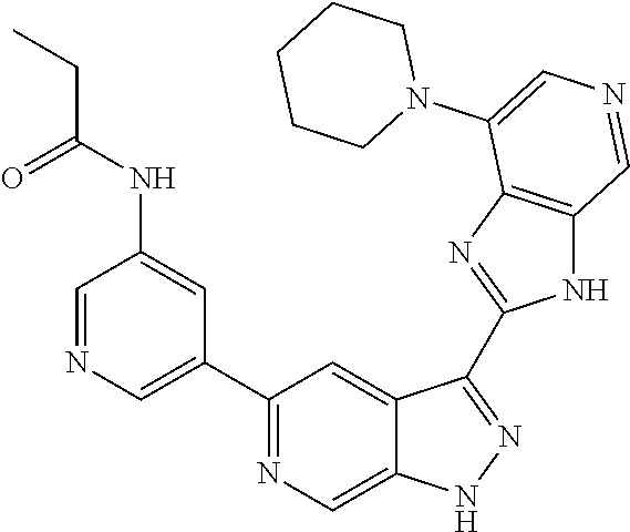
C1(C2=CN=CC(NC(CC)=O)=C2)=NC=C2C(=C1)C(C1=NC3=C(N1)C=NC=C3N1CCCCC1)=NN2
